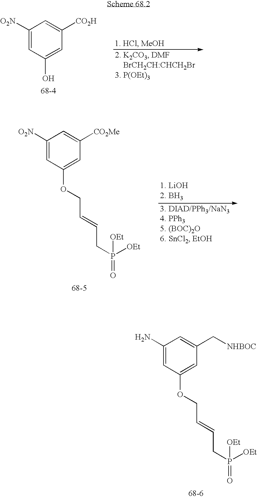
C1(N)=CC(OCC=CCP(=O)([OEt])[OEt])=CC(C[NHBOC])=C1.C1([O2N])=CC(O)=CC([CO2H])=C1.C1([O2N])=CC(OCC=CCP(=O)([OEt])[OEt])=CC([CO2Me])=C1
